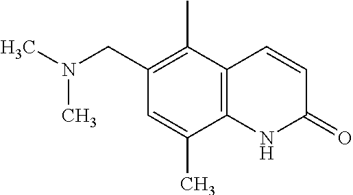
C1=CC(=O)NC2=C1C(C)=C(CN(C)C)C=C2C
